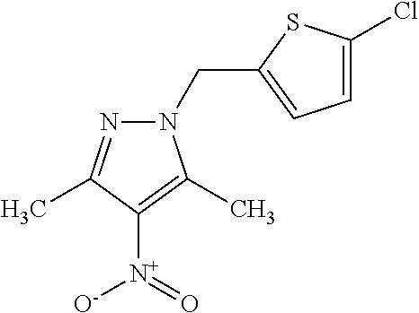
N1(CC2=CC=C(Cl)S2)N=C(C)C([N+](=O)[O-])=C1C
